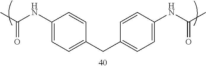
C1(NC(C)=O)=CC=C(CC2=CC=C(NC(C)=O)C=C2)C=C1
